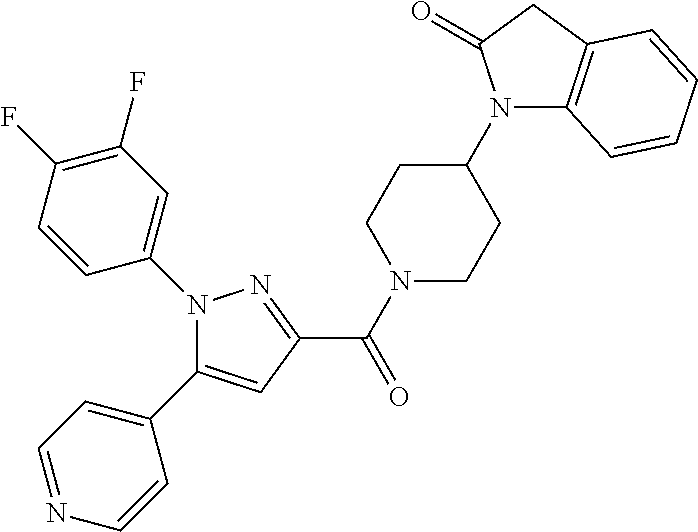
C(=O)(C1=NN(C2=CC(F)=C(F)C=C2)C(C2=CC=NC=C2)=C1)N1CCC(N2C3=C(CC2=O)C=CC=C3)CC1
